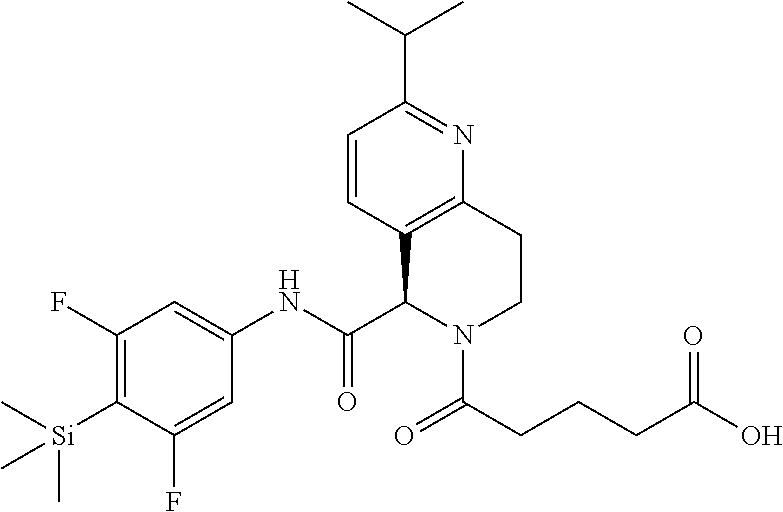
C1=CC2=C(N=C1C(C)C)CCN(C(CCCC(O)=O)=O)C2C(NC1=CC(F)=C([Si](C)(C)C)C(F)=C1)=O
